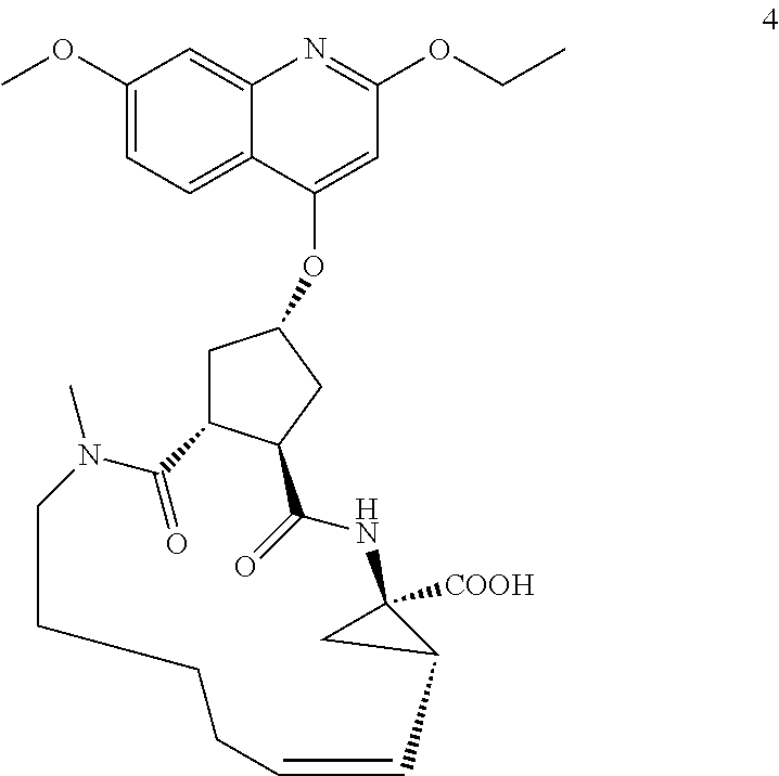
C1C2C(CC1OC1=CC(OCC)=NC3=CC(OC)=CC=C13)C(=O)NC1([COOH])CC1C=CCCCCN(C)C2=O
